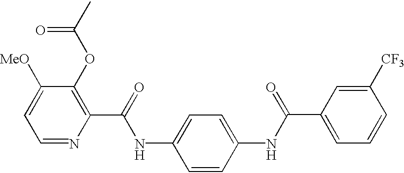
N(C1=CC=C(NC(C2=CC=CC([CF3])=C2)=O)C=C1)C(C1=C(OC(C)=O)C([MeO])=CC=N1)=O
